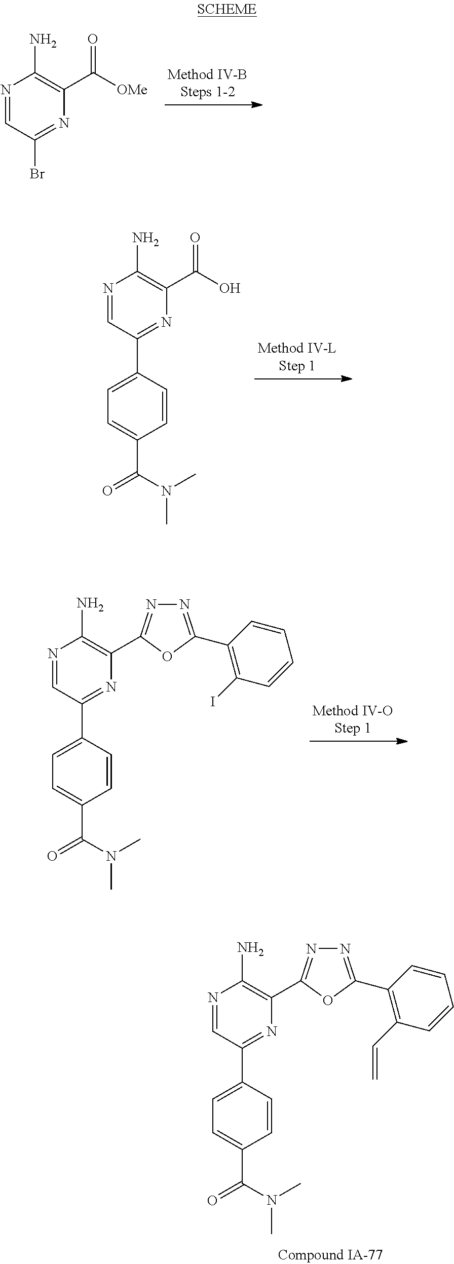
N1=CC(Br)=NC(C([OMe])=O)=C1N.N1=CC(C2=CC=C(C(=O)N(C)C)C=C2)=NC(C(O)=O)=C1N.N1=CC(C2=CC=C(C(=O)N(C)C)C=C2)=NC(C2=NN=C(C3=C(I)C=CC=C3)O2)=C1N.N1=CC(C2=CC=C(C(=O)N(C)C)C=C2)=NC(C2=NN=C(C3=C(C=C)C=CC=C3)O2)=C1N
